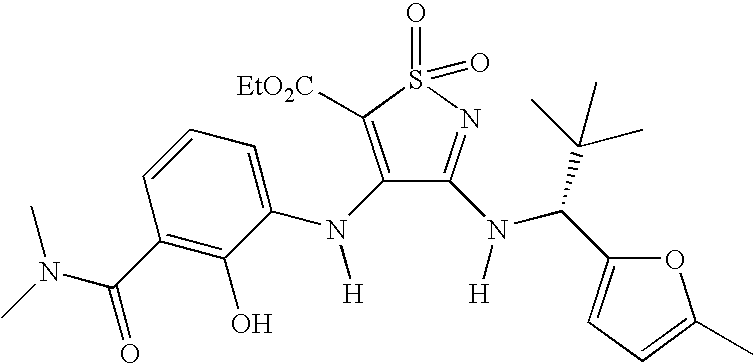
N(C(C1=C(O)C(N([H])C2=C([EtO2C])S(=O)(=O)N=C2N(C(C(C)(C)C)C2=CC=C(C)O2)[H])=CC=C1)=O)(C)C
